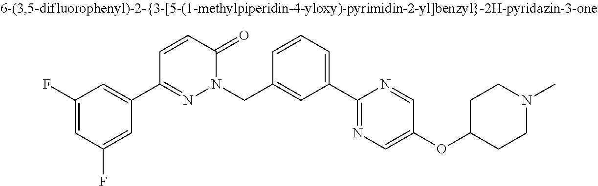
C1=CC(CN2N=C(C3=CC(F)=CC(F)=C3)C=CC2=O)=CC(C2=NC=C(OC3CCN(C)CC3)C=N2)=C1
